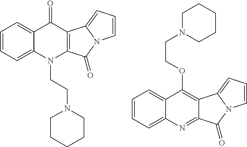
C1=CC=C2C(=C1)C(=O)C1=C(N2CCN2CCCCC2)C(=O)N2C1=CC=C2.C1=CC=C2C(=C1)C(OCCN1CCCCC1)=C1C(=N2)C(=O)N2C1=CC=C2
